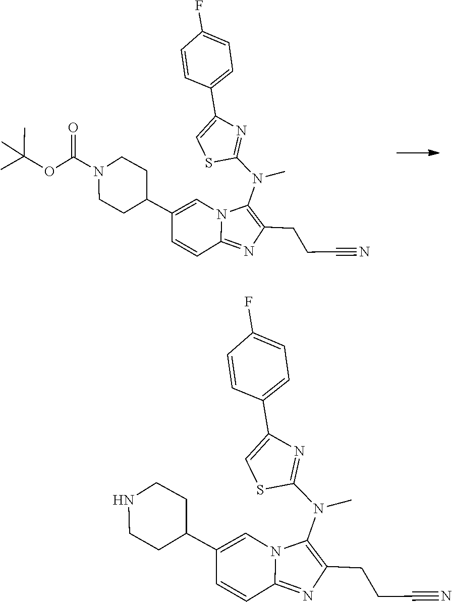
C(C#N)CC1=C(N(C2=NC(C3=CC=C(F)C=C3)=CS2)C)N2C(=N1)C=CC(C1CCN(C(=O)OC(C)(C)C)CC1)=C2.C(C#N)CC1=C(N(C2=NC(C3=CC=C(F)C=C3)=CS2)C)N2C(=N1)C=CC(C1CCNCC1)=C2
